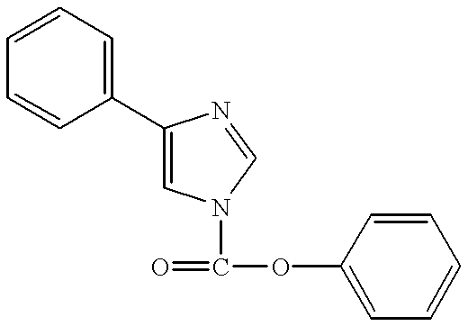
C1(C2=CC=CC=C2)=CN(C(=O)OC2=CC=CC=C2)C=N1
